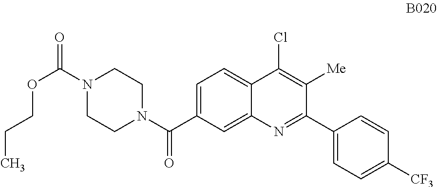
C1=C(C(N2CCN(C(=O)OCCC)CC2)=O)C=C2C(=C1)C(Cl)=C([Me])C(C1=CC=C([CF3])C=C1)=N2
